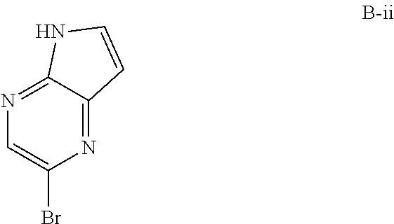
N1=C2C(=NC(Br)=C1)C=CN2
